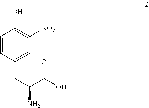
C1=CC(CC(N)C(O)=O)=CC([NO2])=C1O
